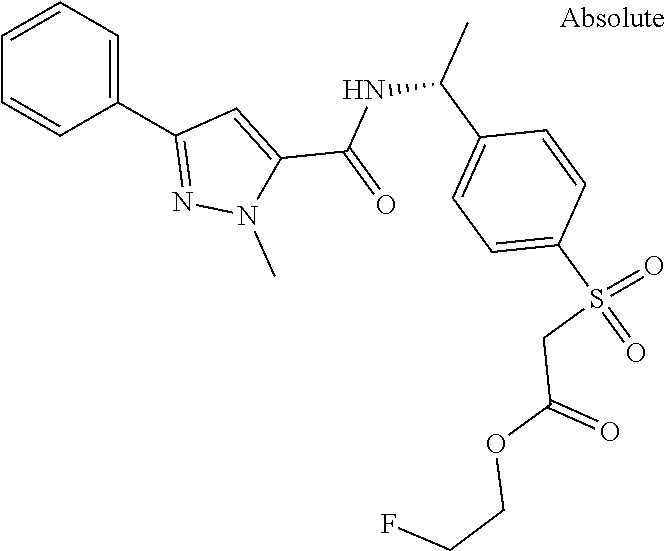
C1(C2=NN(C)C(C(=O)NC(C)C3=CC=C(S(=O)(=O)CC(OCCF)=O)C=C3)=C2)=CC=CC=C1
